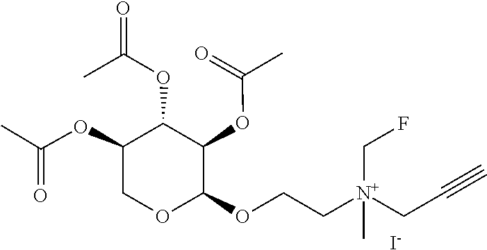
C(C[N+](CF)(C)CCOC1C(OC(=O)C)C(OC(=O)C)C(OC(C)=O)CO1)#C.[I-]
